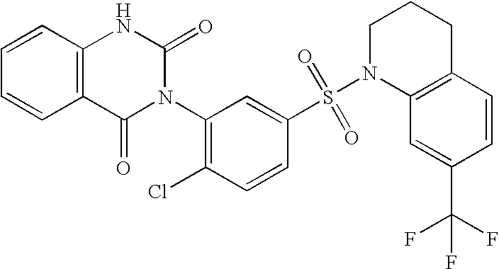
C1=CC2=C(C=C1)C(=O)N(C1=C(Cl)C=CC(S(=O)(=O)N3C4=C(CCC3)C=CC(C(F)(F)F)=C4)=C1)C(=O)N2
